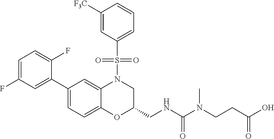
C1=C(F)C=C(C2=CC=C3C(=C2)N(S(C2=CC=CC([F3C])=C2)(=O)=O)CC(CNC(N(CCC(O)=O)C)=O)O3)C(F)=C1
